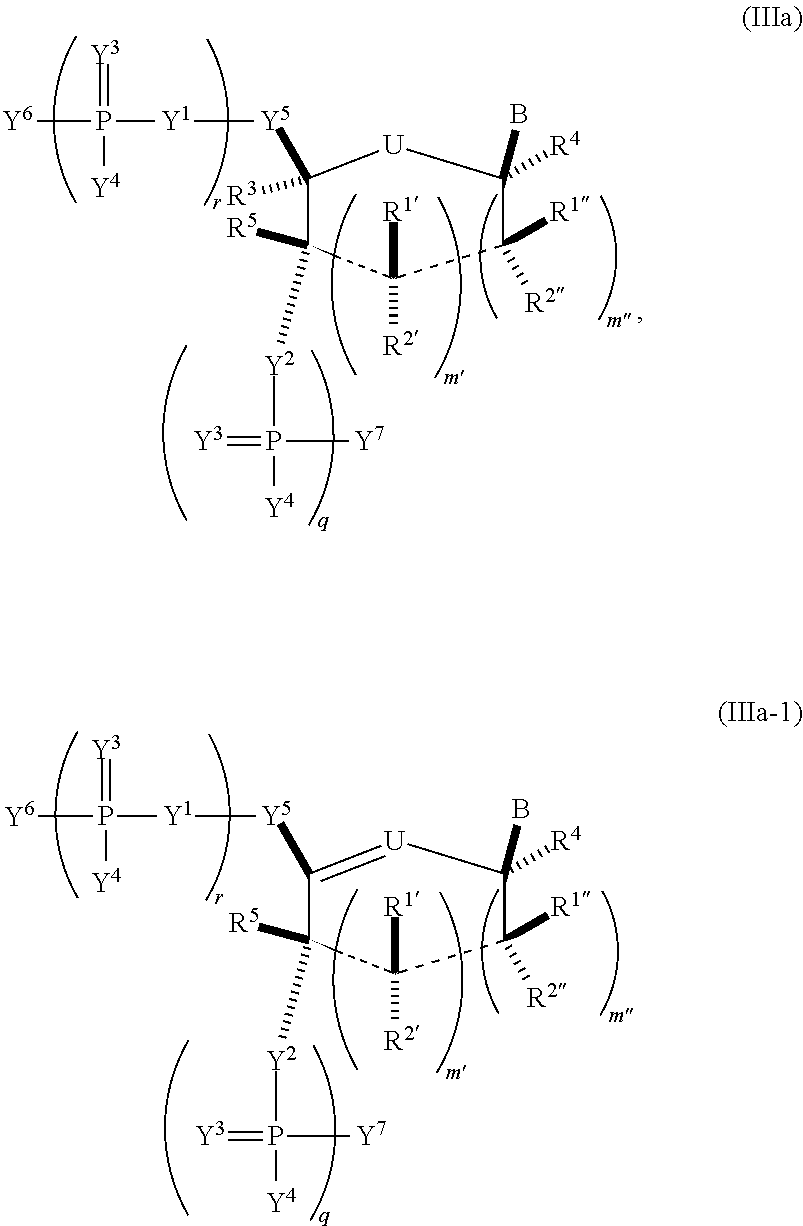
C1([R3])([Y5][Y1]P([Y6])(=[Y3])[Y4])C([R5])([Y2]P([Y4])([Y7])=[Y3])C([R2])([R1])C([R1])([R2])C(B)([R4])[U]1.C1([Y5][Y1]P([Y6])(=[Y3])[Y4])=[U]C(B)([R4])C([R1])([R2])C([R2])([R1])C1([R5])[Y2]P([Y4])([Y7])=[Y3]
